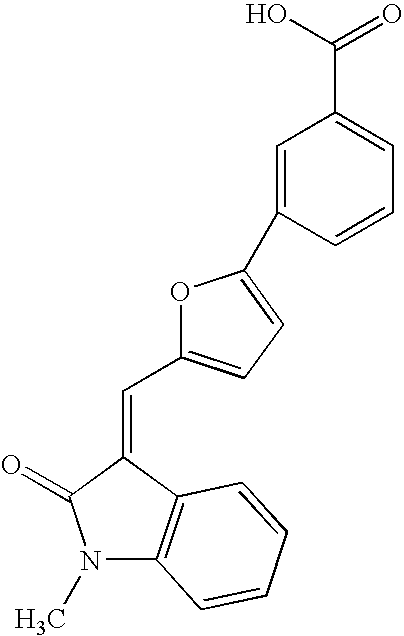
N1(C)C2=C(C(=CC3=CC=C(C4=CC(C(O)=O)=CC=C4)O3)C1=O)C=CC=C2
